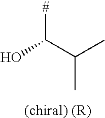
[#]C(C(C)C)O
